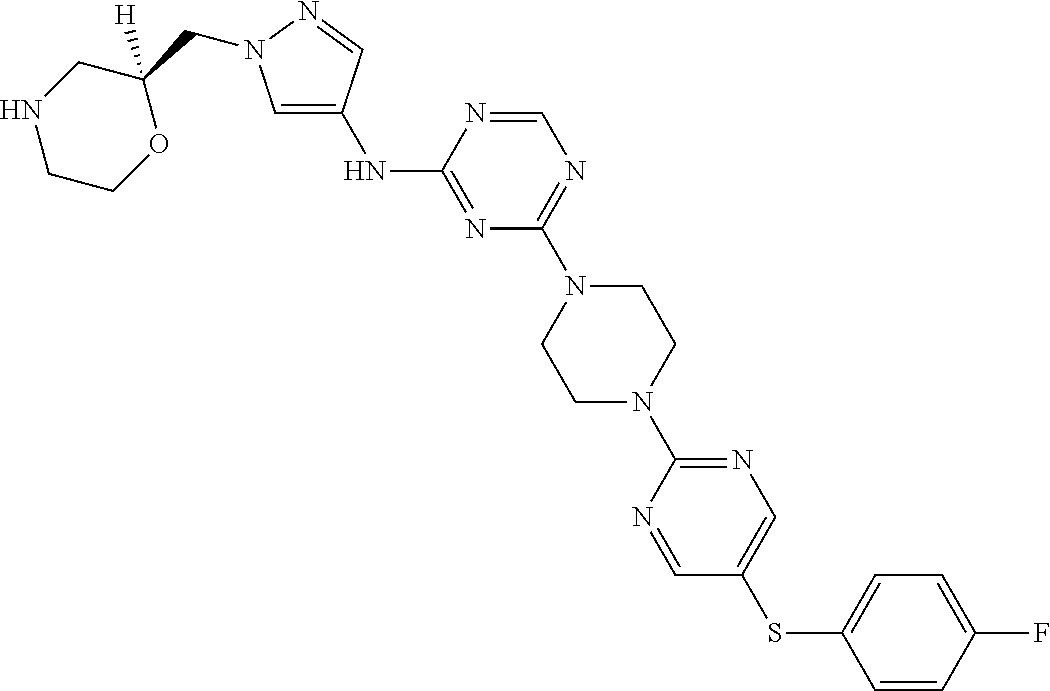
N(C1=NC(N2CCN(C3=NC=C(SC4=CC=C(F)C=C4)C=N3)CC2)=NC=N1)C1=CN(CC2([H])CNCCO2)N=C1
